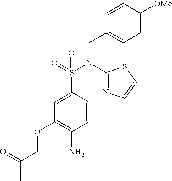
C1=CC(S(N(C2=NC=CS2)CC2=CC=C([OMe])C=C2)(=O)=O)=CC(OCC(C)=O)=C1N
